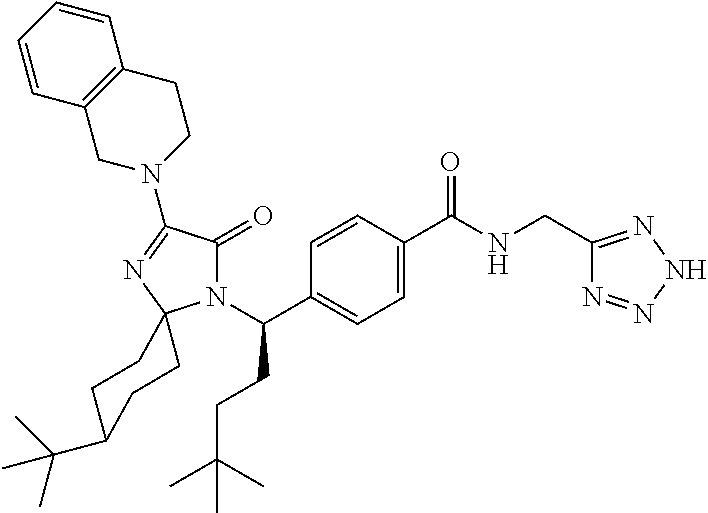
C1=CC(C(N2C(=O)C(N3CCC4=C(C3)C=CC=C4)=NC23CCC(C(C)(C)C)CC3)CCC(C)(C)C)=CC=C1C(NCC1=NNN=N1)=O
